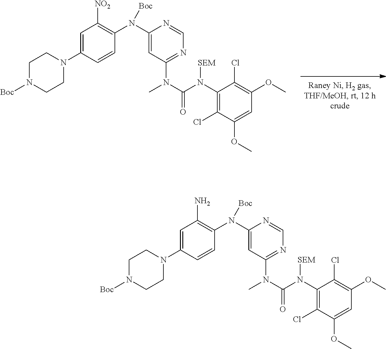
C1=C(N2CCN([Boc])CC2)C=CC(N(C2=CC(N(C)C(N(C3=C(Cl)C(OC)=CC(OC)=C3Cl)[SEM])=O)=NC=N2)[Boc])=C1[NO2].C1=C(N2CCN([Boc])CC2)C=CC(N(C2=CC(N(C)C(N(C3=C(Cl)C(OC)=CC(OC)=C3Cl)[SEM])=O)=NC=N2)[Boc])=C1N
